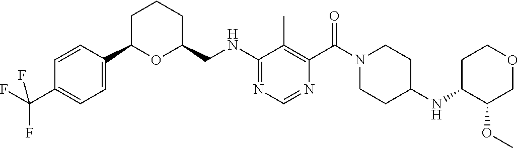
C1=C(C2OC(CNC3=NC=NC(C(N4CCC(NC5C(OC)COCC5)CC4)=O)=C3C)CCC2)C=CC(C(F)(F)F)=C1
